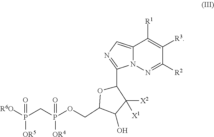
N1=C([R2])C([R3])=C([R1])C2=CN=C(C3OC(COP(CP([R6O])(=O)[OR5])(=O)[OR4])C(O)C3([X2])[X1])N12
